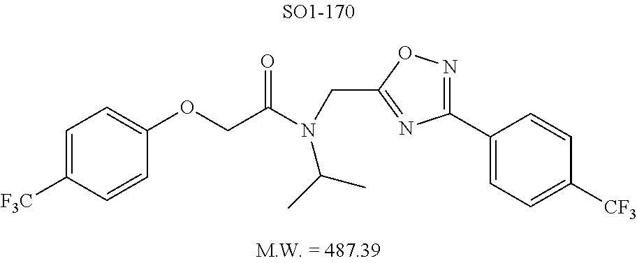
C1(OCC(N(CC2=NC(C3=CC=C([CF3])C=C3)=NO2)C(C)C)=O)=CC=C([F3C])C=C1
